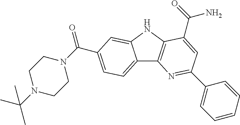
C12=CC=C(C(=O)N3CCN(C(C)(C)C)CC3)C=C1NC1=C2N=C(C2=CC=CC=C2)C=C1C(=O)N
